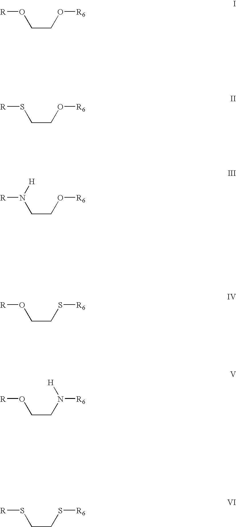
[R]OCCO[R6].[R]SCCO[R6].[R]N(CCO[R6])[H].[R]OCCS[R6].[R]OCCN([R6])[H].[R]SCCS[R6]
